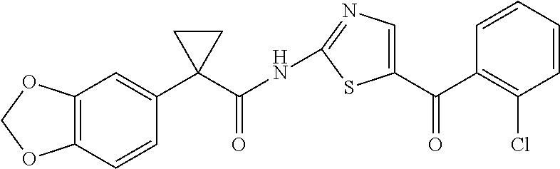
C12=C(C=CC(C3(C(NC4=NC=C(C(C5=C(Cl)C=CC=C5)=O)S4)=O)CC3)=C1)OCO2
